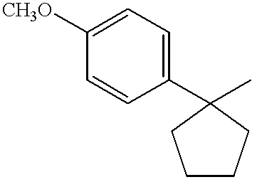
C1([CH3O])=CC=C(C2(C)CCCC2)C=C1
